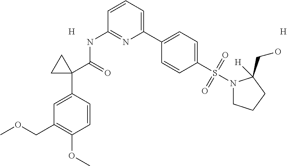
C1=CC=C(C2=CC=C(S(N3CCCC3(CO)[H])(=O)=O)C=C2)N=C1NC(C1(C2=CC(COC)=C(OC)C=C2)CC1)=O.[H].[H]
